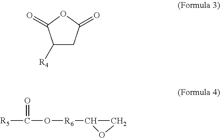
C1([R4])CC(=O)OC1=O.[R5]C(O[R6]C1CO1)=O
